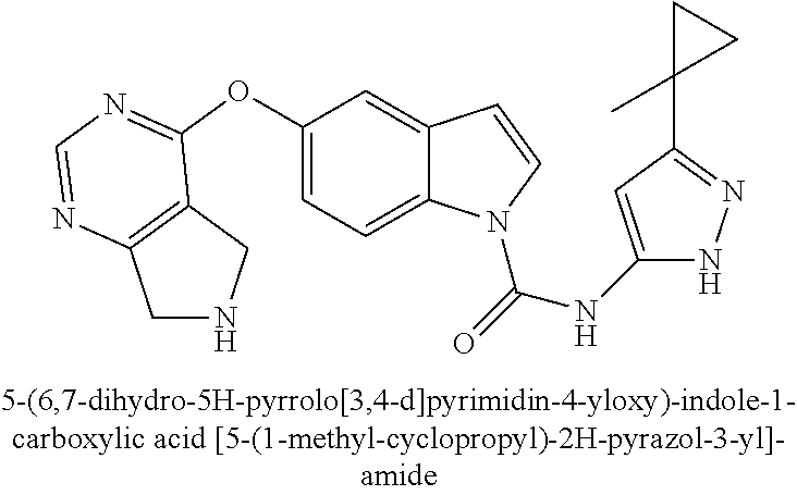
C1(OC2=NC=NC3=C2CNC3)=CC=C2C(=C1)C=CN2C(=O)NC1=CC(C2(C)CC2)=NN1
